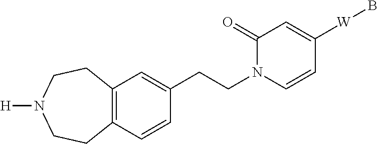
C12=C(C=CC(CCN3C=CC([W]B)=CC3=O)=C1)CCN([H])CC2
